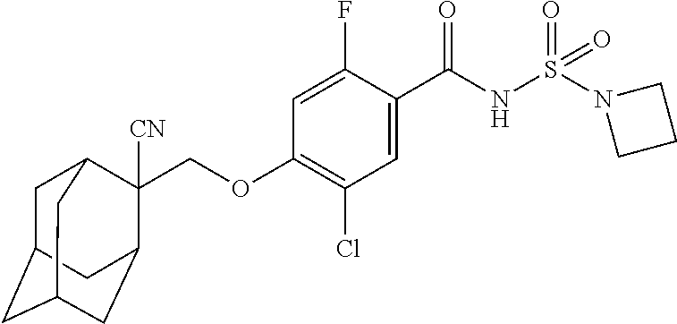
C1=C(F)C(C(NS(N2CCC2)(=O)=O)=O)=CC(Cl)=C1OCC1([CN])C2CC3CC(CC1C3)C2
